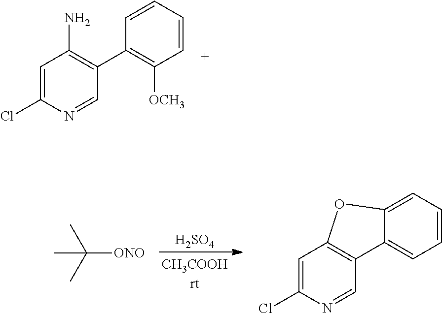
C1=C(Cl)N=CC(C2=C([OCH3])C=CC=C2)=C1N.C1=C(Cl)N=CC2=C1OC1=CC=CC=C21.[H2SO4].C([ONO])(C)(C)C
